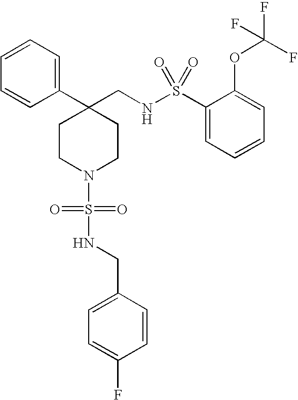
C1=CC=C(C2(CNS(C3=CC=CC=C3OC(F)(F)F)(=O)=O)CCN(S(=O)(=O)NCC3=CC=C(F)C=C3)CC2)C=C1
